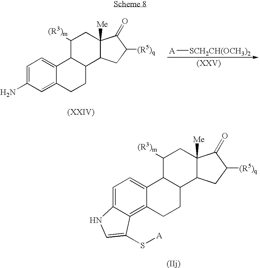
[A][SCH2CH(OCH3)2].C1=C(N)C=C2C(=C1)C1C(CC2)C2C([Me])(CC1[(R3)m])C(=O)C([(R5)q])C2.C1=C2C(=C3C(=C1)C1C(CC3)C3C([Me])(CC1[(R3)m])C(=O)C([(R5)q])C3)C(S[A])=CN2
